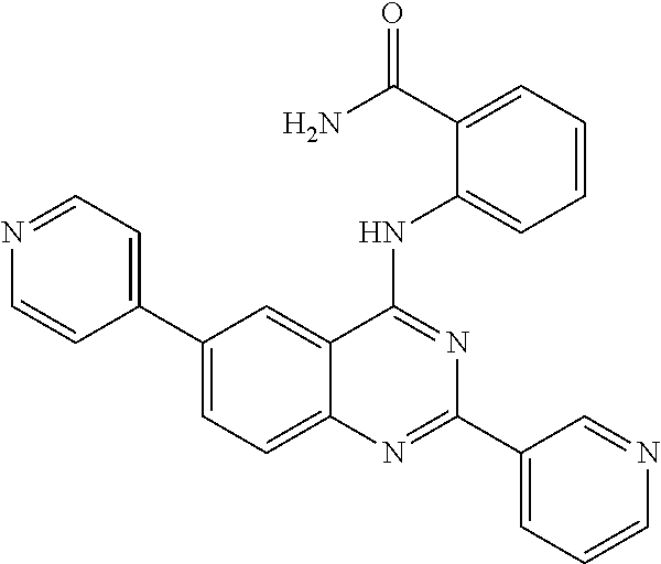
C1(C2=CC=NC=C2)=CC=C2C(=C1)C(NC1=CC=CC=C1C(N)=O)=NC(C1=CC=CN=C1)=N2
